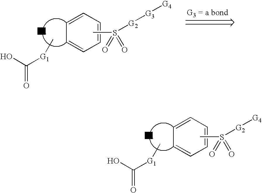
OC([G1]C)=O.C1=CC=CC=C1.CS(=O)(=O)[G2][G4].OC([G1]C)=O.C1=CC=CC=C1.CS(=O)(=O)[G2][G3][G4]
